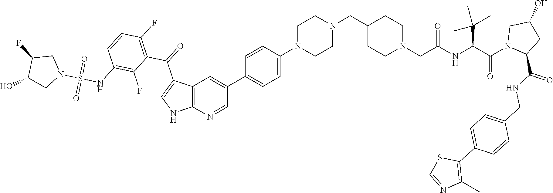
C12=C(N=CC(C3=CC=C(N4CCN(CC5CCN(CC(NC(C(N6C(C(NCC7=CC=C(C8=C(C)N=CS8)C=C7)=O)CC(O)C6)=O)C(C)(C)C)=O)CC5)CC4)C=C3)=C1)NC=C2C(=O)C1=C(F)C=CC(NS(N2CC(F)C(O)C2)(=O)=O)=C1F
